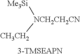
[NCH2CH2CN]([CH3CH2])[Me3Si]
